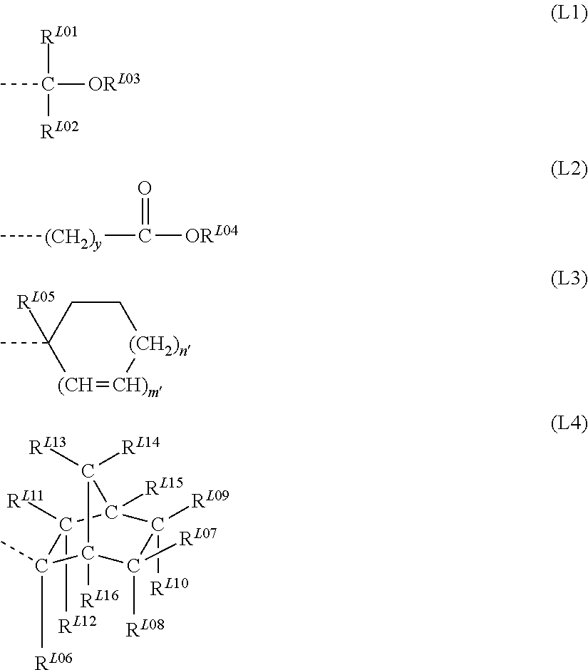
[RL01]C([ORL03])([RL02])C.O=C([ORL04])[(CH2)y]C.[(CH]1=[CH)m][(CH2)n]CCC1([RL05])C.[RL12]C1([RL11])C([RL06])(C)C2([RL16])C([RL08])([RL07])C([RL10])([RL09])C1([RL15])C2([RL14])[RL13]
